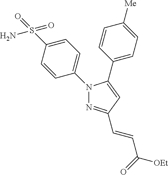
C1=C(N2N=C(C=CC([OEt])=O)C=C2C2=CC=C([Me])C=C2)C=CC(S(N)(=O)=O)=C1
